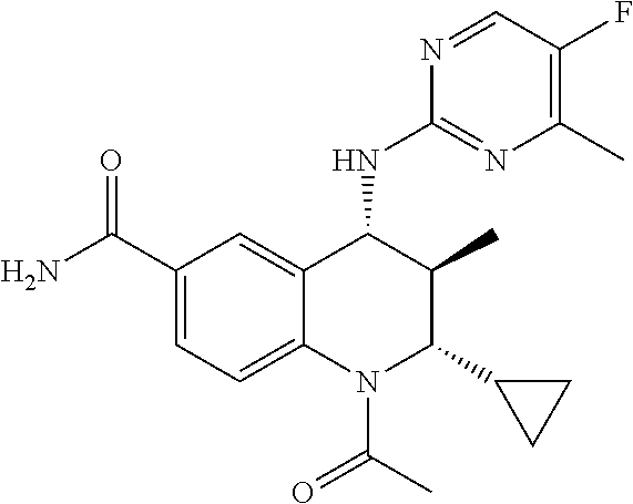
C12=CC(C(N)=O)=CC=C1N(C(C)=O)C(C1CC1)C(C)C2NC1=NC(C)=C(F)C=N1
